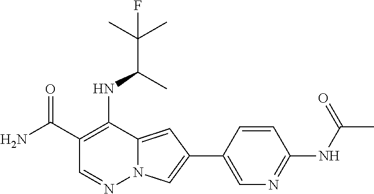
C1(C(N)=O)=C(NC(C(C)(C)F)C)C2=CC(C3=CN=C(NC(C)=O)C=C3)=CN2N=C1
